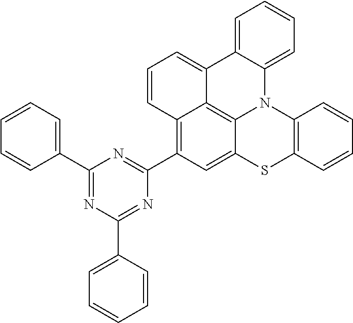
C1=CC=C2C(=C1)C1=CC=CC3=C(C4=NC(C5=CC=CC=C5)=NC(C5=CC=CC=C5)=N4)C=C4C(=C31)N2C1=C(S4)C=CC=C1
